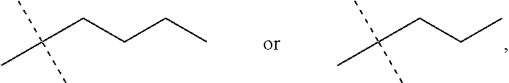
C(CCC)(C)(C)C.C(CCCC)(C)(C)C
